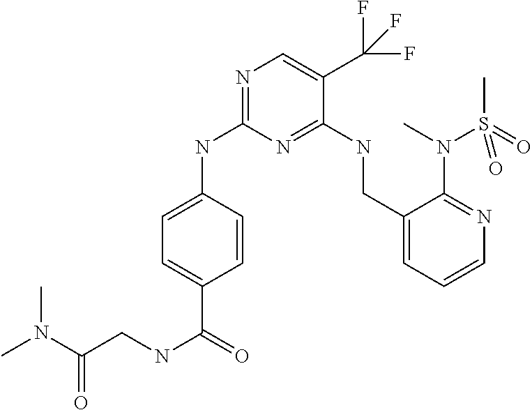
N1=C(NC2=CC=C(C(=O)NCC(N(C)C)=O)C=C2)N=C(NCC2=CC=CN=C2N(C)S(C)(=O)=O)C(C(F)(F)F)=C1
